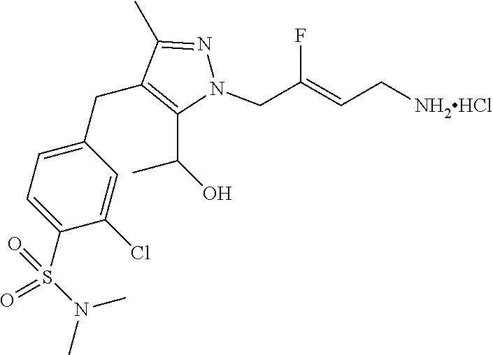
C1(CC2=C(C(C)O)N(CC(=CC[NH2HCl])F)N=C2C)=CC=C(S(N(C)C)(=O)=O)C(Cl)=C1
